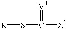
[R]SC([X1])=[M1]
